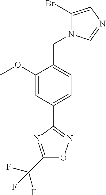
C1(OC)=CC(C2=NOC(C(F)(F)F)=N2)=CC=C1CN1C(Br)=CN=C1
